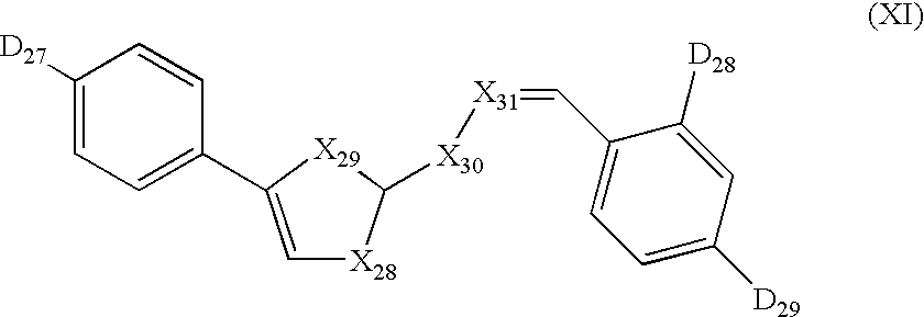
C1([D27])=CC=C(C2=C[X28]C([X30][X31]=CC3=CC=C([D29])C=C3[D28])[X29]2)C=C1
